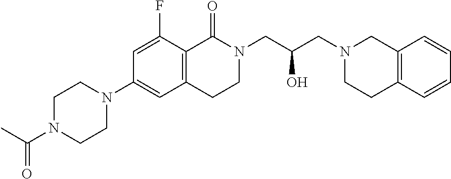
N1(C2=CC3=C(C(F)=C2)C(=O)N(CC(CN2CCC4=C(C2)C=CC=C4)O)CC3)CCN(C(C)=O)CC1
